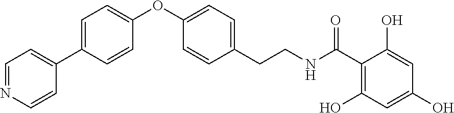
C1(OC2=CC=C(C3=CC=NC=C3)C=C2)=CC=C(CCNC(C2=C(O)C=C(O)C=C2O)=O)C=C1
